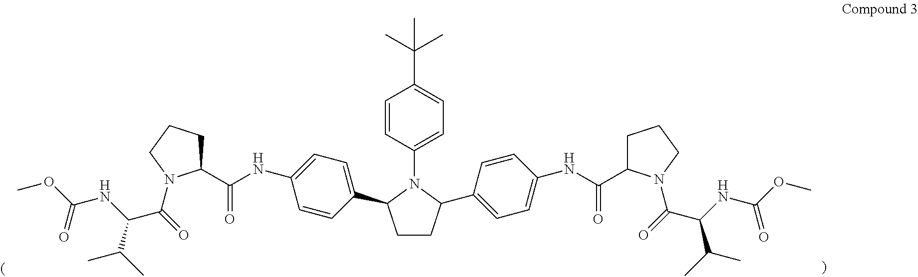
C1=CC(N2C(C3=CC=C(NC(=O)C4CCCN4C(C(NC(OC)=O)C(C)C)=O)C=C3)CCC2C2=CC=C(NC(=O)C3CCCN3C(C(NC(OC)=O)C(C)C)=O)C=C2)=CC=C1C(C)(C)C
